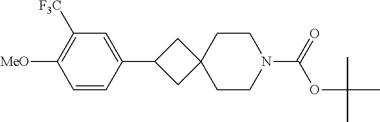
C1(C2CC3(C2)CCN(C(=O)OC(C)(C)C)CC3)=CC([F3C])=C([MeO])C=C1
